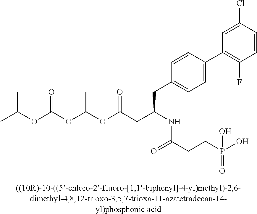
O(C(OC(OC(CC(NC(CCP(O)(=O)O)=O)CC1=CC=C(C2=C(F)C=CC(Cl)=C2)C=C1)=O)C)=O)C(C)C
